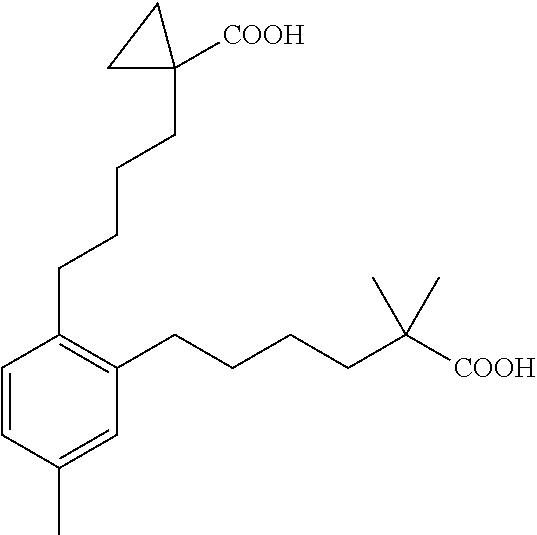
C1=CC(CCCCC2([COOH])CC2)=C(CCCCC(C)(C)[COOH])C=C1C
